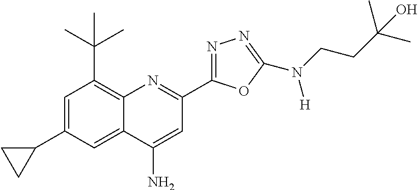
C1(C2=CC(C(C)(C)C)=C3C(=C2)C(N)=CC(C2=NN=C(N(CCC(C)(C)O)[H])O2)=N3)CC1
